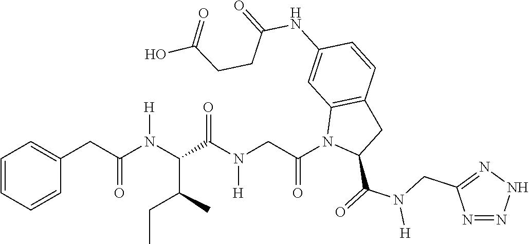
C1=CC=CC(CC(N(C(C(C)CC)C(N(CC(N2C(C(=O)N(CC3=NNN=N3)[H])CC3=C2C=C(NC(=O)CCC(O)=O)C=C3)=O)[H])=O)[H])=O)=C1
